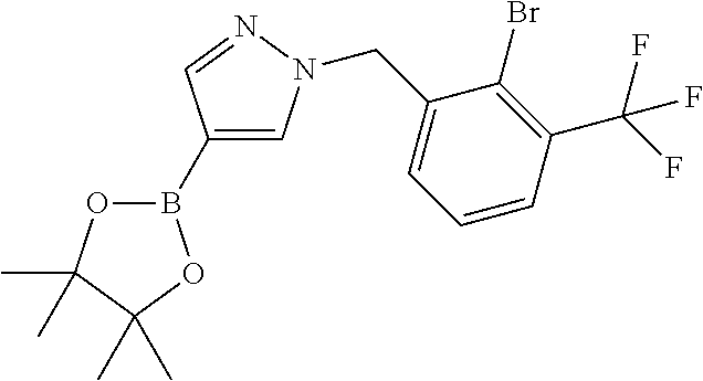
O1B(C2=CN(CC3=CC=CC(C(F)(F)F)=C3Br)N=C2)OC(C)(C)C1(C)C
